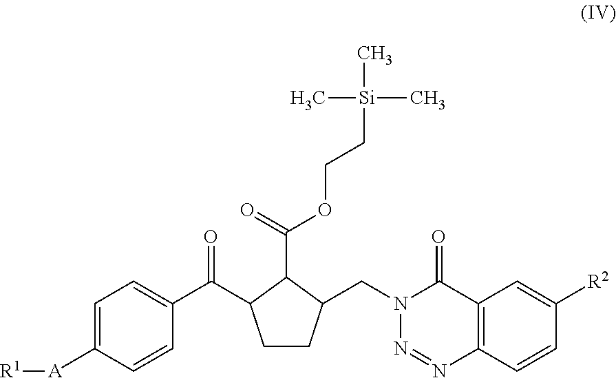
C1CC(CN2N=NC3=C(C2=O)C=C([R2])C=C3)C(C(=O)OCC[Si](C)(C)C)C1C(C1=CC=C([A][R1])C=C1)=O
